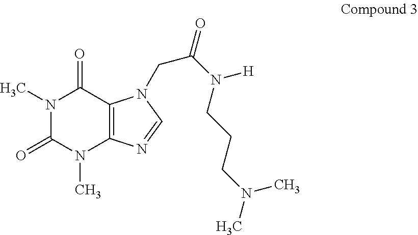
N1(C)C(=O)N(C)C2=C(C1=O)N(CC(=O)N([H])CCCN(C)C)C=N2
